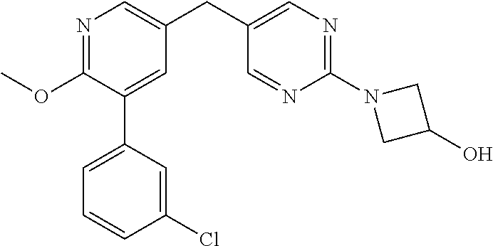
C1(OC)=NC=C(CC2=CN=C(N3CC(O)C3)N=C2)C=C1C1=CC=CC(Cl)=C1
